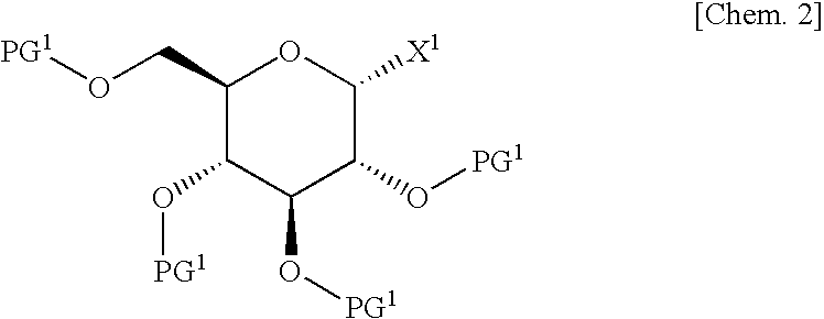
C1(CO[PG1])C(O[PG1])C(O[PG1])C(O[PG1])C([X1])O1
